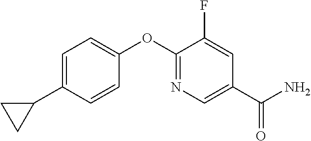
C1=C(C2CC2)C=CC(OC2=NC=C(C(N)=O)C=C2F)=C1
